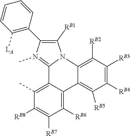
N12C([RB1])=C(C3=C([LA])C=CC=C3)N(C)=C1C1=C(C)C([RB8])=C([RB7])C([RB6])=C1C1=C([RB5])C([RB4])=C([RB3])C([RB2])=C21
